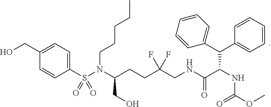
OCC1=CC=C(S(N(C(CCC(CNC(C(NC(OC)=O)C(C2=CC=CC=C2)C2=CC=CC=C2)=O)(F)F)CO)CCCCC)(=O)=O)C=C1
